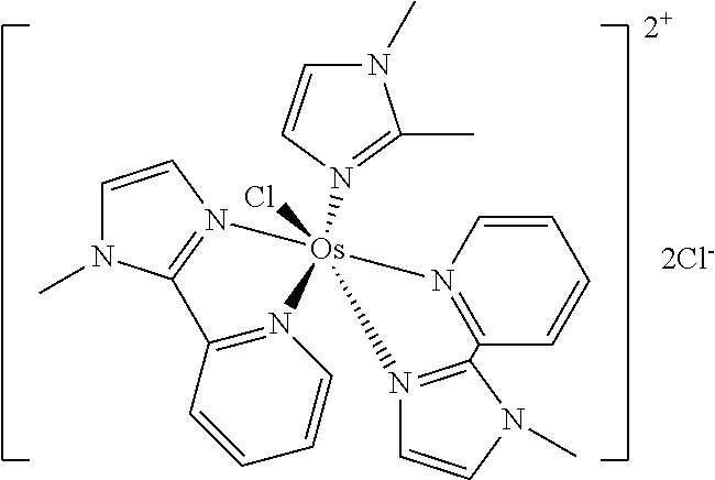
[2Cl-].[2+].CC1=N([Os]23(Cl)(N4=C(N(C)C=C4)C4=N2C=CC=C4)N2=C(C=CC=C2)C2=N3C=CN2C)C=CN1C
